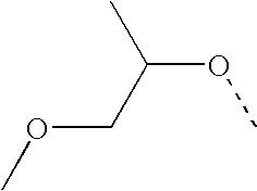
COCC(OC)C
